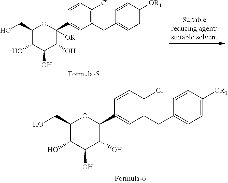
C1(CO)C(O)C(O)C(O)C(C2=CC(CC3=CC=C([OR1])C=C3)=C(Cl)C=C2)O1.C1(CO)C(O)C(O)C(O)C(C2=CC(CC3=CC=C([OR1])C=C3)=C(Cl)C=C2)([OR])O1
